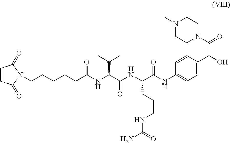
C(CCCCC(NC(C(NC(C(NC1=CC=C(C(O)C(N2CCN(C)CC2)=O)C=C1)=O)CCCNC(N)=O)=O)C(C)C)=O)N1C(=O)C=CC1=O
